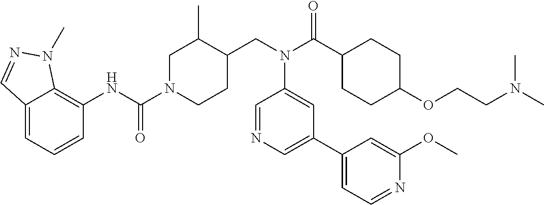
C1N(C(NC2=C3C(=CC=C2)C=NN3C)=O)CCC(CN(C(C2CCC(OCCN(C)C)CC2)=O)C2=CC(C3=CC=NC(OC)=C3)=CN=C2)C1C
